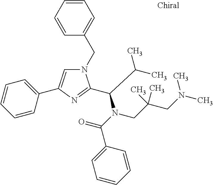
N1(CC2=CC=CC=C2)C=C(C2=CC=CC=C2)N=C1C(C(C)C)N(C(=O)C1=CC=CC=C1)CC(CN(C)C)(C)C
